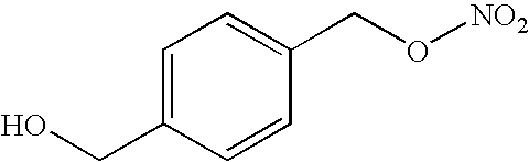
C1=C(CO)C=CC(CO[NO2])=C1
